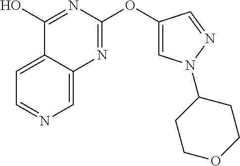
C1=C2C(=CN=C1)N=C(OC1=CN(C3CCOCC3)N=C1)N=C2O
